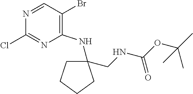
C1(CNC(OC(C)(C)C)=O)(NC2=C(Br)C=NC(Cl)=N2)CCCC1
